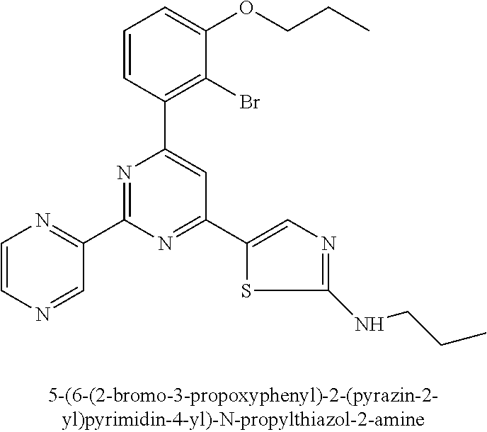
C1=CC(C2=CC(C3=CN=C(NCCC)S3)=NC(C3=NC=CN=C3)=N2)=C(Br)C(OCCC)=C1
